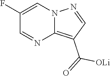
C12=C(C(=O)[OLi])C=NN1C=C(F)C=N2
